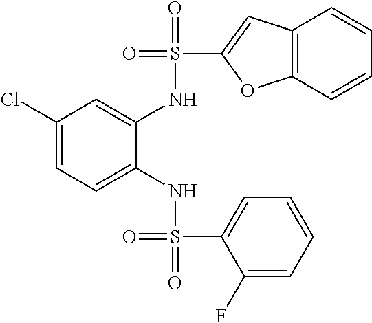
C1(Cl)=CC=C(NS(=O)(=O)C2=CC=CC=C2F)C(NS(=O)(C2=CC3=C(O2)C=CC=C3)=O)=C1
